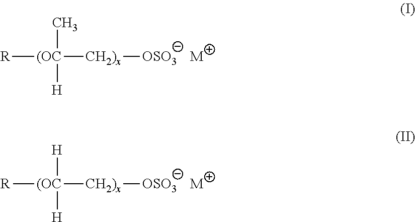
[R][(OC]([CH2)x][OSO3])(C)[H].[M].[R][(OC]([CH2)x][OSO3])([H])[H].[M]
